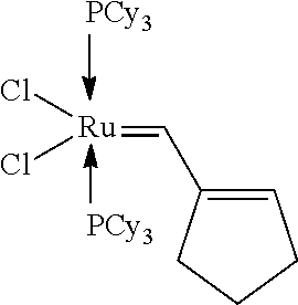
[PCy3].[PCy3].[Ru](=CC1=CCCC1)(Cl)Cl
